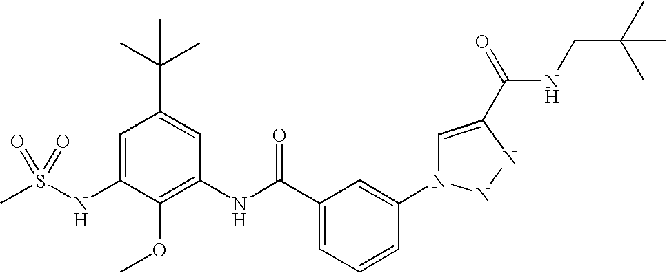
CS(NC1=CC(C(C)(C)C)=CC(NC(C2=CC=CC(N3C=C(C(=O)NCC(C)(C)C)NN3)=C2)=O)=C1OC)(=O)=O
